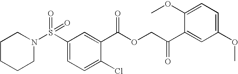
S(C1=CC=C(Cl)C(C(OCC(C2=CC(OC)=CC=C2OC)=O)=O)=C1)(=O)(=O)N1CCCCC1
